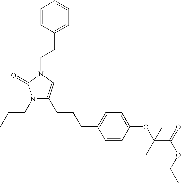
N1(CCC)C(CCCC2=CC=C(OC(C(OCC)=O)(C)C)C=C2)=CN(CCC2=CC=CC=C2)C1=O
